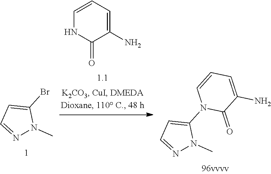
N1=CC=C(Br)N1C.C1=CC=C(N)C(=O)N1.N1=CC=C(N2C(=O)C(N)=CC=C2)N1C
